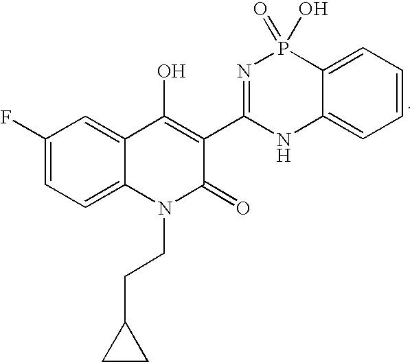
C1(F)=CC=C2C(=C1)C(O)=C(C1=NP(=O)(O)C3=CC=CC=C3N1)C(=O)N2CCC1CC1
